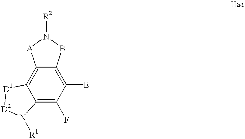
C12=C3C(=C(F)C([E])=C1BN([R2])[A]2)N([R1])[D2][D1]3
